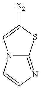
N12C(=NC=C1)SC([X2])=C2
